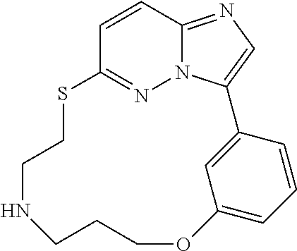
C12=NN3C(=NC=C3C3=CC(=CC=C3)OCCCNCCS1)C=C2
